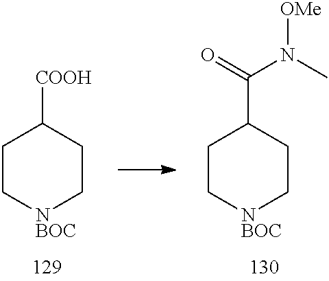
C1C[NBOC]CCC1[COOH].C1C[NBOC]CCC1C(=O)N(C)[OMe]
